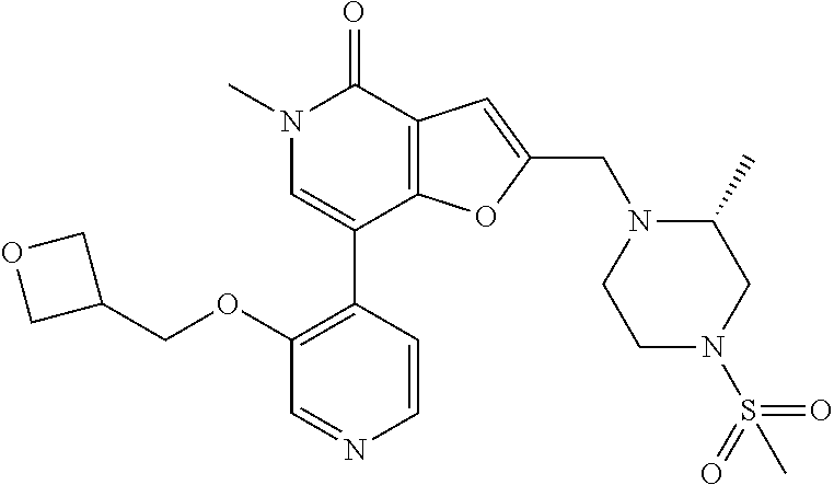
C1(OCC2COC2)=C(C2=CN(C)C(=O)C3=C2OC(CN2CCN(S(=O)(=O)C)CC2C)=C3)C=CN=C1
